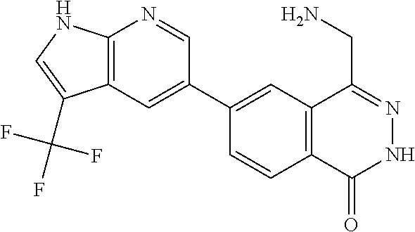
C1(C2=CC3=C(N=C2)NC=C3C(F)(F)F)=CC2=C(C=C1)C(=O)NN=C2CN
